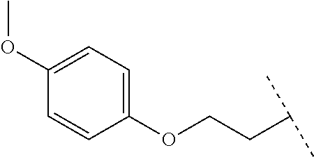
C1=CC(OCCC(C)C)=CC=C1OC
